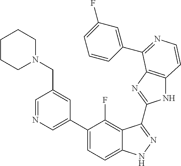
C1=C(C2=CC=C3C(=C2F)C(C2=NC4=C(N2)C=CN=C4C2=CC(F)=CC=C2)=NN3)C=C(CN2CCCCC2)C=N1
